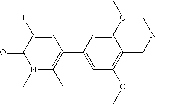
O=C1C(I)=CC(C2=CC(OC)=C(CN(C)C)C(OC)=C2)=C(C)N1C
